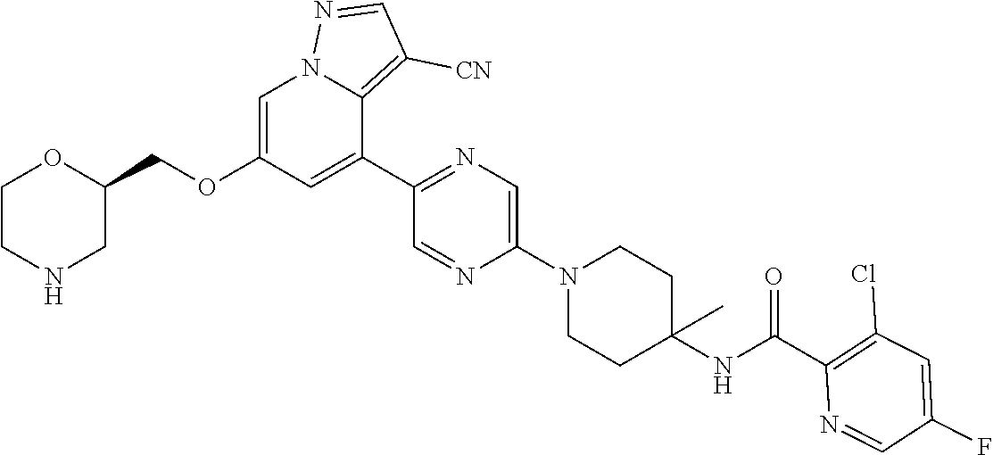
C1=C(OCC2OCCNC2)C=C(C2=NC=C(N3CCC(NC(C4=C(Cl)C=C(F)C=N4)=O)(C)CC3)N=C2)C2=C([CN])C=NN12
